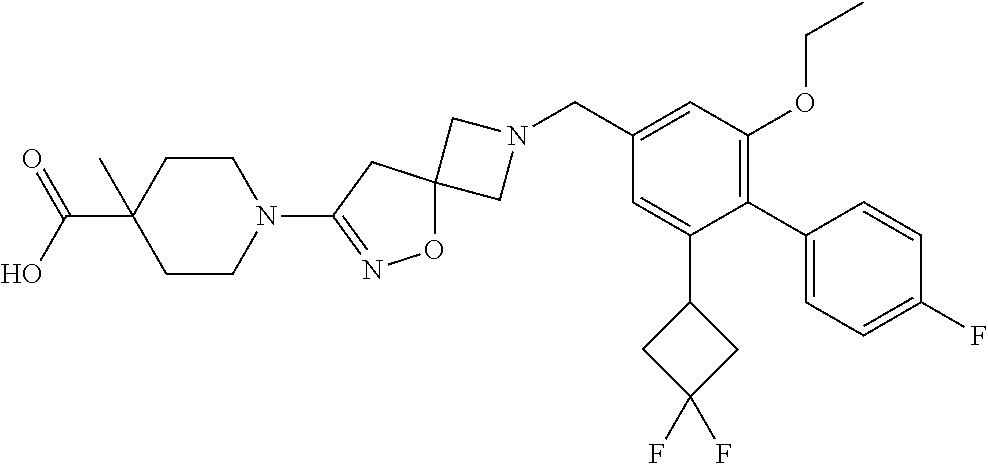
C1N(CC2=CC(OCC)=C(C3=CC=C(F)C=C3)C(C3CC(F)(F)C3)=C2)CC12ON=C(N1CCC(C(=O)O)(C)CC1)C2
